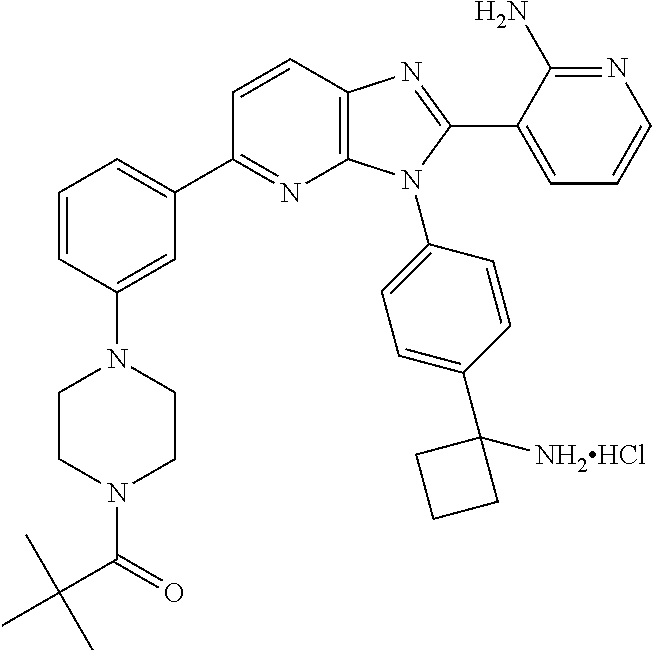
C1=CC(N2CCN(C(C(C)(C)C)=O)CC2)=CC(C2=NC3=C(C=C2)N=C(C2=CC=CN=C2N)N3C2=CC=C(C3([NH2HCl])CCC3)C=C2)=C1
